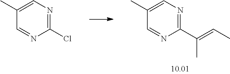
C1(C(C)=CC)=NC=C(C)C=N1.C1(Cl)=NC=C(C)C=N1
